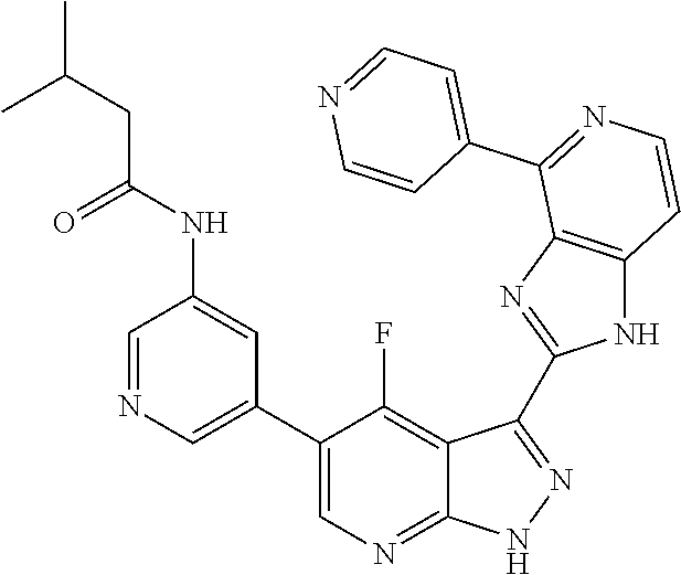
C1=NC=C(C2=CN=C3C(=C2F)C(C2=NC4=C(N2)C=CN=C4C2=CC=NC=C2)=N[N H]3)C=C1NC(CC(C)C)=O
